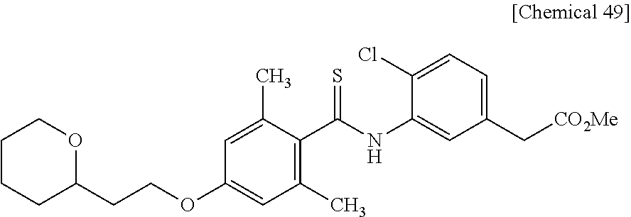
C1CCC(CCOC2=CC(C)=C(C(NC3=CC(C[CO2Me])=CC=C3Cl)=S)C(C)=C2)OC1
